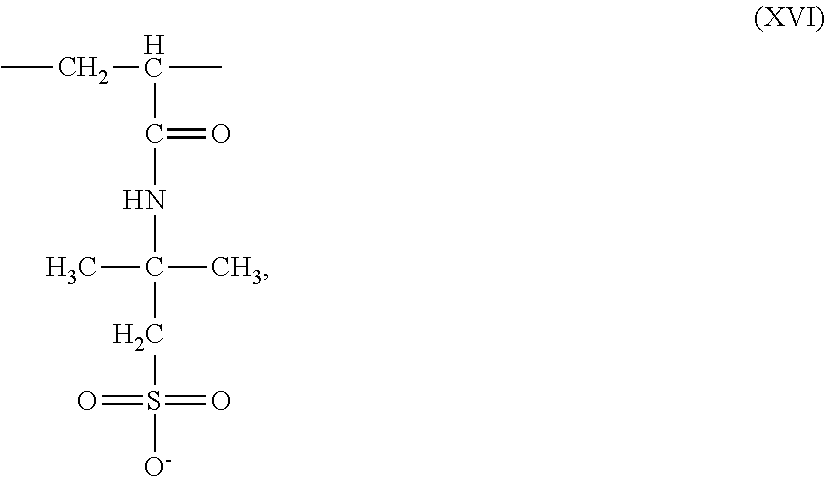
CCC(C)C(=O)NC(CS([O-])(=O)=O)(C)C
